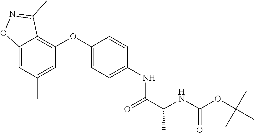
C(C(NC(=O)OC(C)(C)C)C)(=O)NC1=CC=C(OC2=C3C(C)=NOC3=CC(C)=C2)C=C1
